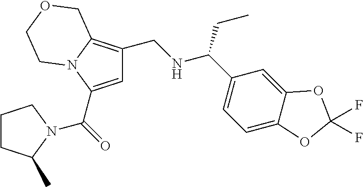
C1=C(C(=O)N2C(C)CCC2)N2C(=C1CNC(C1=CC=C3C(=C1)OC(F)(F)O3)CC)COCC2
